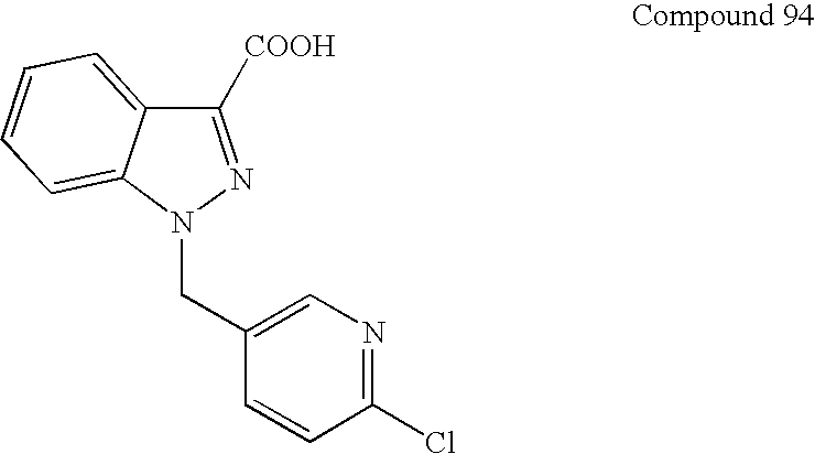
C1([COOH])=NN(CC2=CN=C(Cl)C=C2)C2=CC=CC=C12
